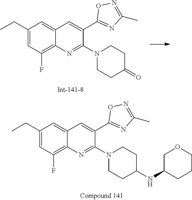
C1(CC)=CC(F)=C2C(=C1)C=C(C1=NC(C)=NO1)C(N1CCC(NC3CCCOC3)CC1)=N2.C1(CC)=CC(F)=C2C(=C1)C=C(C1=NC(C)=NO1)C(N1CCC(=O)CC1)=N2
